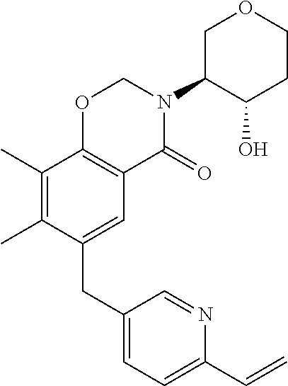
C1(CC2=CC3=C(C(C)=C2C)OCN(C2C(O)CCOC2)C3=O)=CC=C(C=C)N=C1
